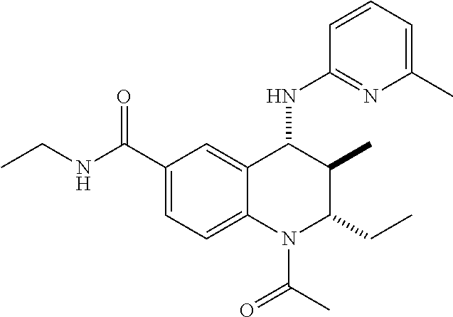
C(C1=CC=C2C(=C1)C(NC1=NC(C)=CC=C1)C(C)C(CC)N2C(=O)C)(=O)NCC
